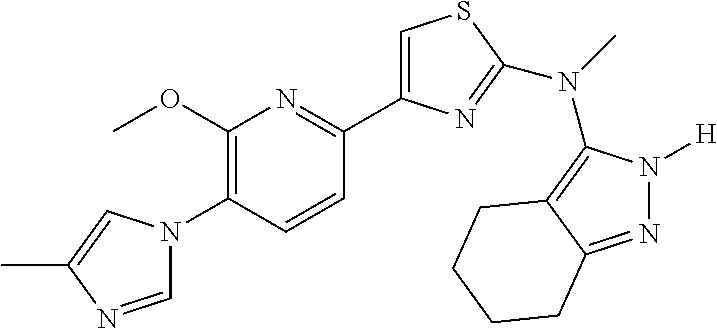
C1=NC(C)=CN1C1=C(OC)N=C(C2=CSC(N(C3=C4C(=NN3[H])CCCC4)C)=N2)C=C1
